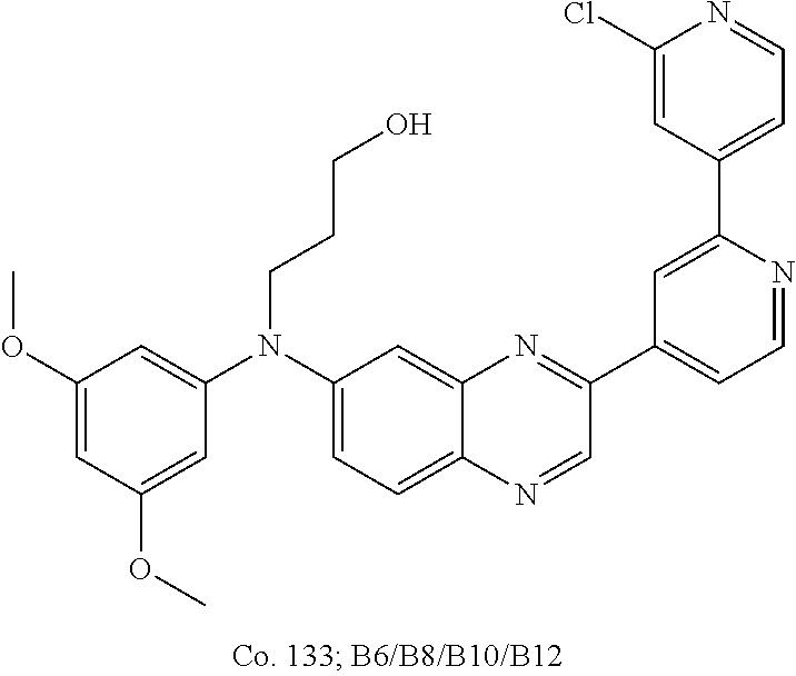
C1(OC)=CC(OC)=CC(N(C2=CC=C3C(=C2)N=C(C2=CC=NC(C4=CC=NC(Cl)=C4)=C2)C=N3)CCCO)=C1
